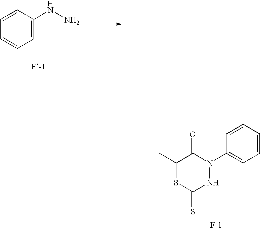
C1=C(NN)C=CC=C1.C1=CC=CC(N2C(=O)C(C)SC(=S)N2)=C1
